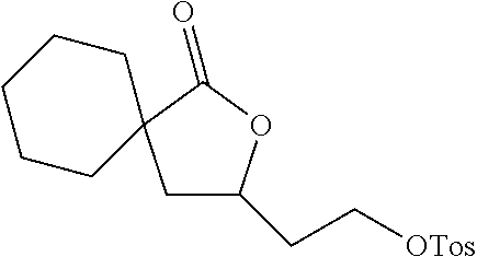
C1C(CC[OTos])OC(=O)C12CCCCC2
